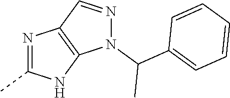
N1(C(C2=CC=CC=C2)C)N=CC2=C1NC(C)=N2
